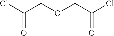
ClC(COCC(Cl)=O)=O
